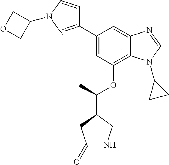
C1(C2=NN(C3COC3)C=C2)=CC(OC(C2CC(=O)NC2)C)=C2C(=C1)N=CN2C1CC1
